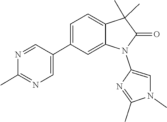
N1=CC(C2=CC=C3C(C)(C)C(=O)N(C4=CN(C)C(C)=N4)C3=C2)=CN=C1C
